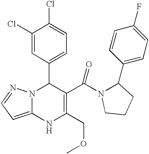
C1(Cl)=CC(C2N3C(=CC=N3)NC(COC)=C2C(N2C(C3=CC=C(F)C=C3)CCC2)=O)=CC=C1Cl
